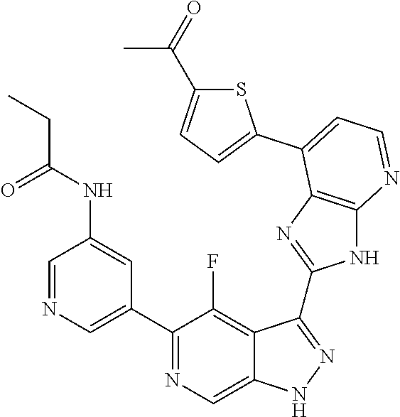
C1=NC=C(C2=NC=C3C(=C2F)C(C2=NC4=C(N2)N=CC=C4C2=CC=C(C(=O)C)S2)=NN3)C=C1NC(CC)=O
